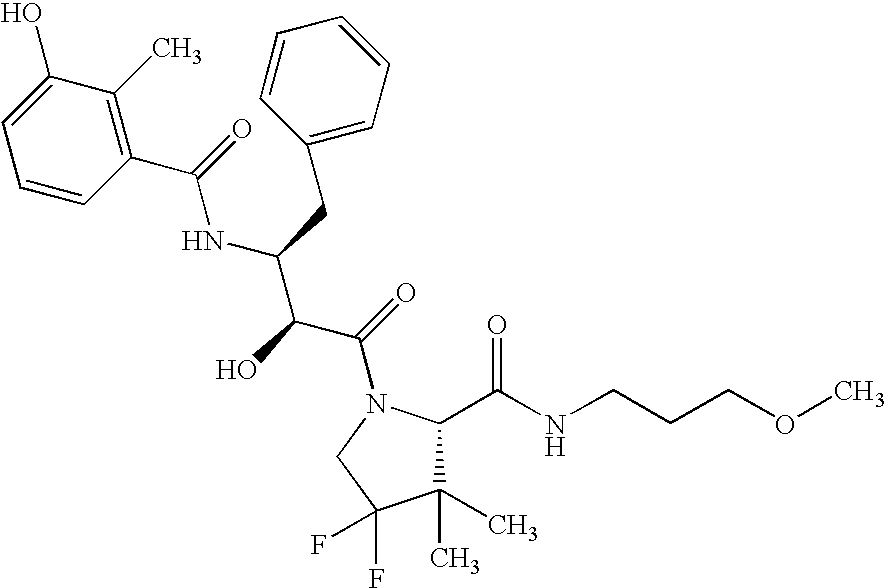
C1(C)(C)C(C(NCCCOC)=O)N(C(=O)C(C(NC(C2=C(C)C(O)=CC=C2)=O)CC2=CC=CC=C2)O)CC1(F)F
